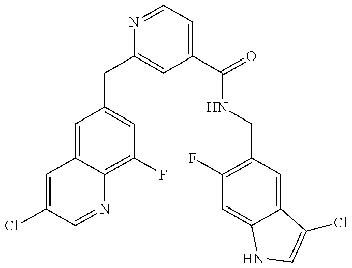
C1=C(Cl)C=NC2=C(F)C=C(CC3=CC(C(=O)NCC4=C(F)C=C5C(=C4)C(Cl)=CN5)=CC=N3)C=C12
